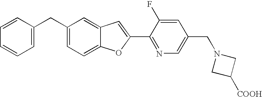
C1(C2=CC3=CC(CC4=CC=CC=C4)=CC=C3O2)=NC=C(CN2CC([COOH])C2)C=C1F
